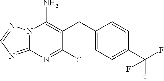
N12C(=NC=N1)N=C(Cl)C(CC1=CC=C(C(F)(F)F)C=C1)=C2N
